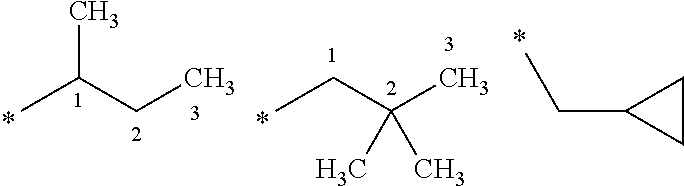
CC(CC)C.CCC(C)(C)C.C1(CC)CC1
